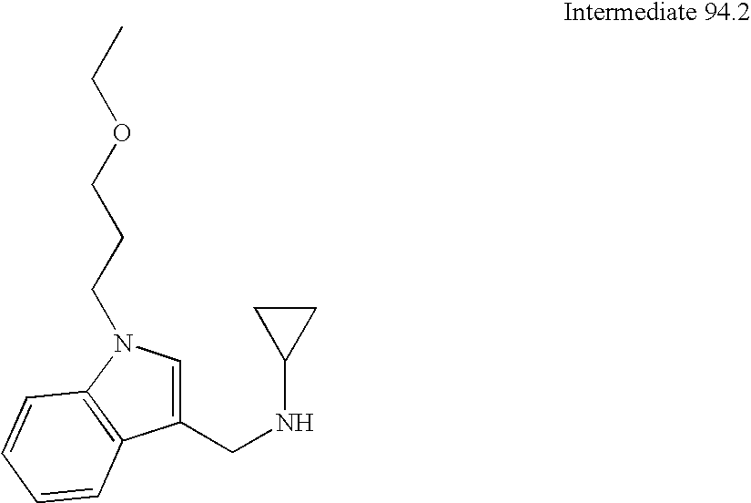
N(CC1=CN(CCCOCC)C2=C1C=CC=C2)C1CC1
